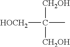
[HOCH2]C(C)([CH2OH])[CH2OH]
